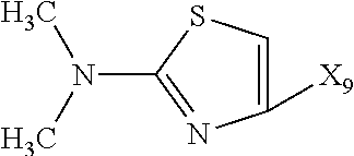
C1=C([X9])N=C(N(C)C)S1
